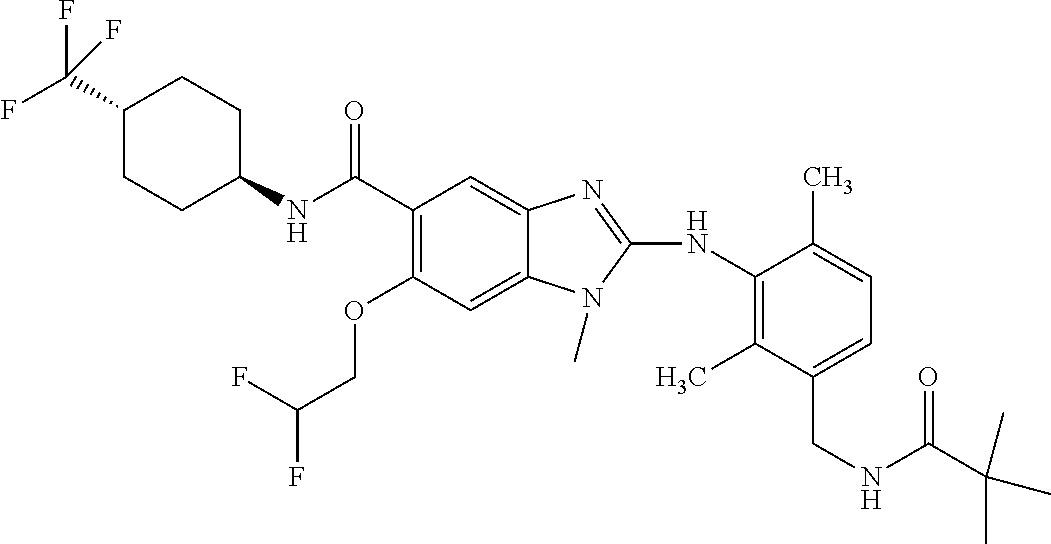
C1(C(F)(F)F)CCC(NC(C2=C(OCC(F)F)C=C3C(=C2)N=C(NC2=C(C)C(CNC(=O)C(C)(C)C)=CC=C2C)N3C)=O)CC1
